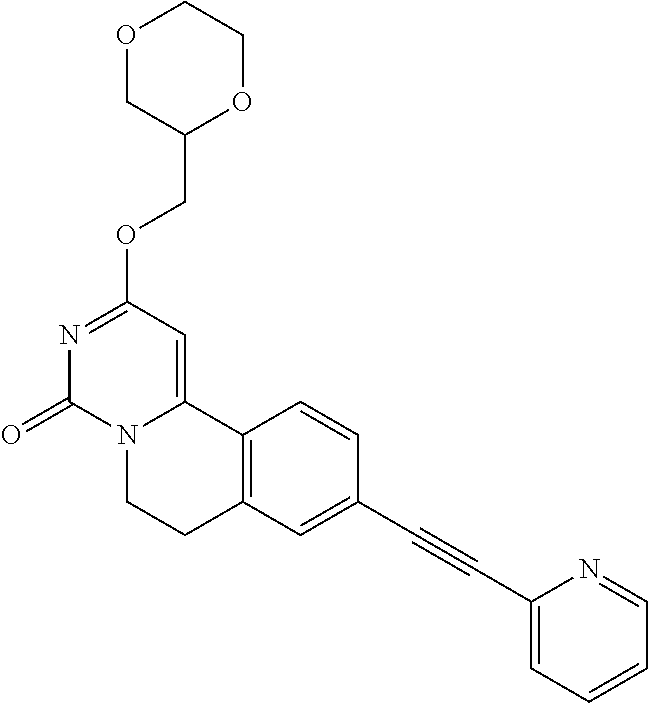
O1CC(COC2=NC(=O)N3C(=C2)C2=C(CC3)C=C(C#CC3=CC=CC=N3)C=C2)OCC1
